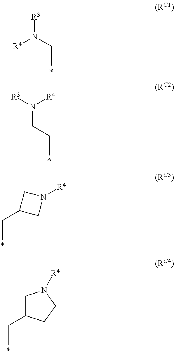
*.C(C)N([R3])[R4].*.C(C)CN([R4])[R3].*.C(C)C1CN([R4])C1.*.C(C)C1CN([R4])CC1
